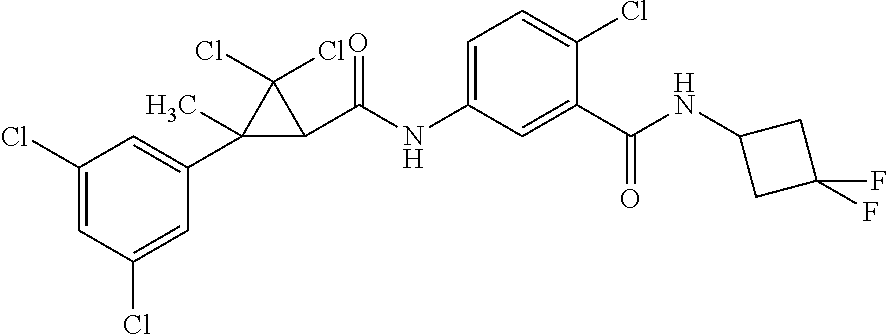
C1=C(Cl)C=C(C2(C)C(C(NC3=CC=C(Cl)C(C(NC4CC(F)(F)C4)=O)=C3)=O)C2(Cl)Cl)C=C1Cl
